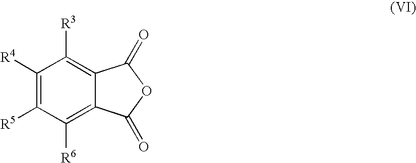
C1([R4])=C([R5])C([R6])=C2C(=C1[R3])C(=O)OC2=O
